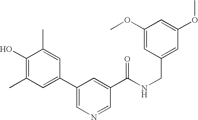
C1(O)=C(C)C=C(C2=CN=CC(C(NCC3=CC(OC)=CC(OC)=C3)=O)=C2)C=C1C
